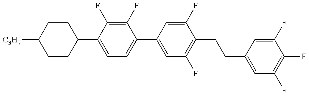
C1CC(C2=CC=C(C3=CC(F)=C(CCC4=CC(F)=C(F)C(F)=C4)C(F)=C3)C(F)=C2F)CCC1[C3H7]
